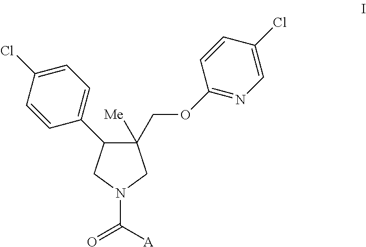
C1([Me])(COC2=NC=C(Cl)C=C2)C(C2=CC=C(Cl)C=C2)CN(C([A])=O)C1
